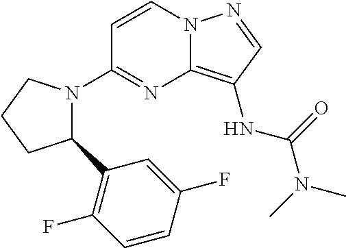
C1=CN2C(=C(NC(=O)N(C)C)C=N2)N=C1N1C(C2=C(F)C=CC(F)=C2)CCC1
